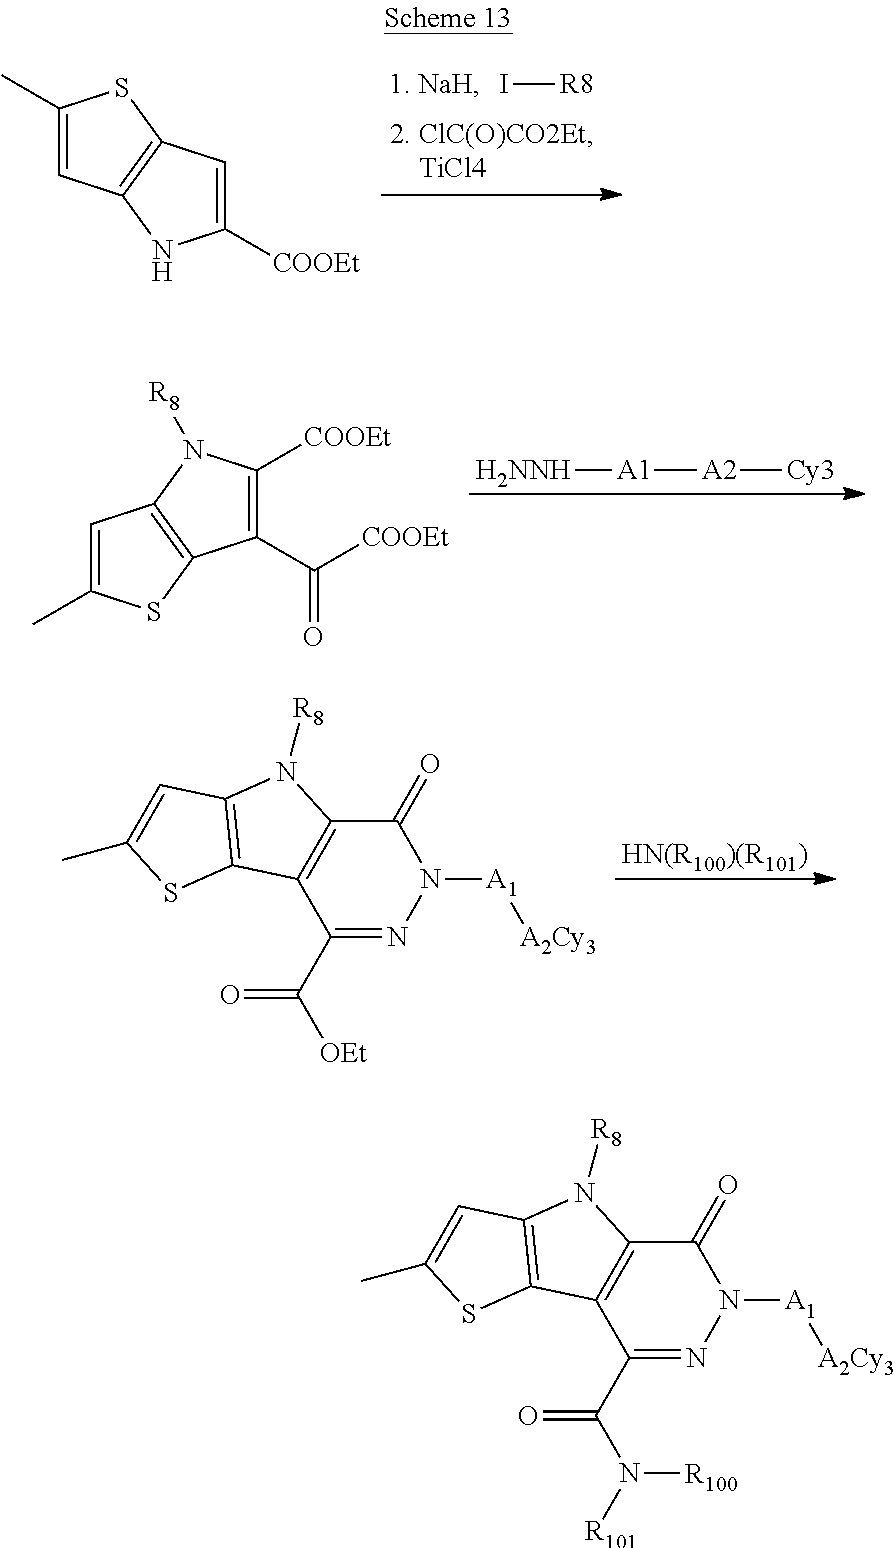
I[R8].C1(C)=CC2=C(S1)C=C([COOEt])N2.C1=C(C)SC2=C1N([R8])C([COOEt])=C2C(=O)[COOEt].[H2NNH][A1][A2][Cy3].C1(=O)C2=C(C(C(=O)[OEt])=NN1[A1][A2Cy3])C1=C(N2[R8])C=C(C)S1.[HN(R100)(R101)].C1(=O)C2=C(C(C(=O)N([R100])[R101])=NN1[A1][A2Cy3])C1=C(N2[R8])C=C(C)S1
